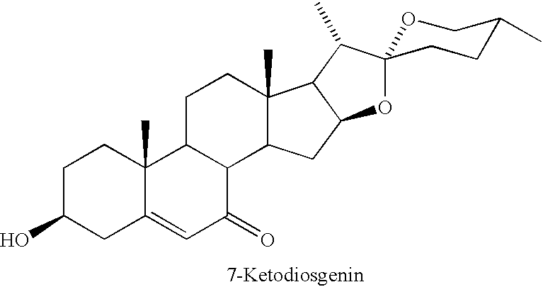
C1C(O)CC2=CC(=O)C3C(C2(C)C1)CCC1(C)C3CC2C1C(C)C1(O2)OCC(C)CC1
